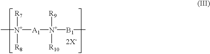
[N+]([A1][N+]([R9])([R10])[B1]C)(C)([R7])[R8].[2X-]
